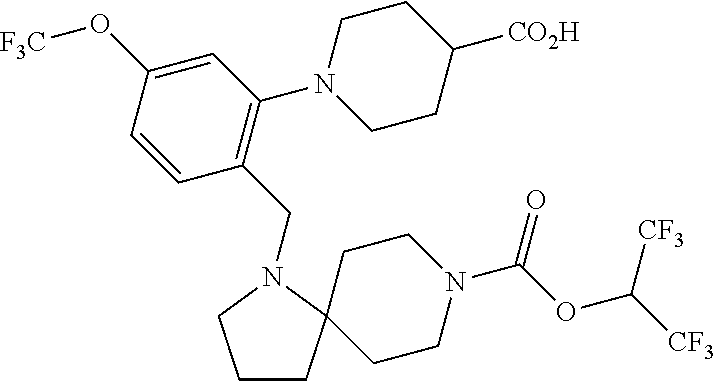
C1CC2(CCN(C(OC([CF3])[CF3])=O)CC2)N(CC2=C(N3CCC([CO2H])CC3)C=C(O[F3C])C=C2)C1
